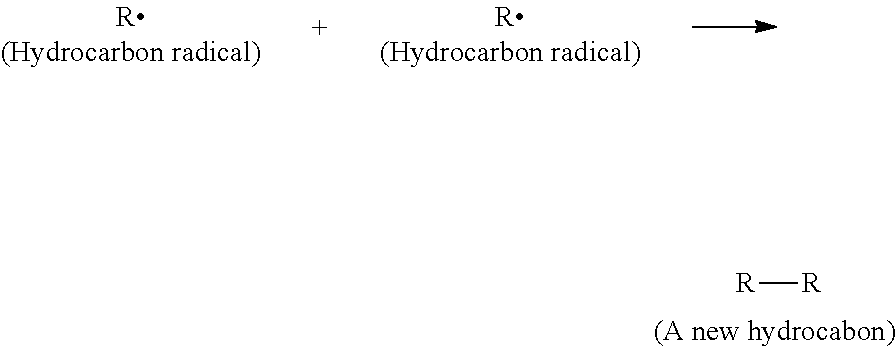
[R][R]
